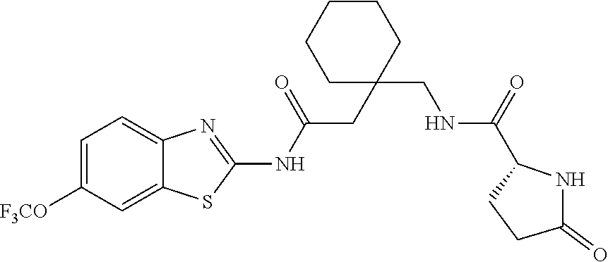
C1=C([F3CO])C=C2C(=C1)N=C(NC(CC1(CNC(=O)C3CCC(=O)N3)CCCCC1)=O)S2
